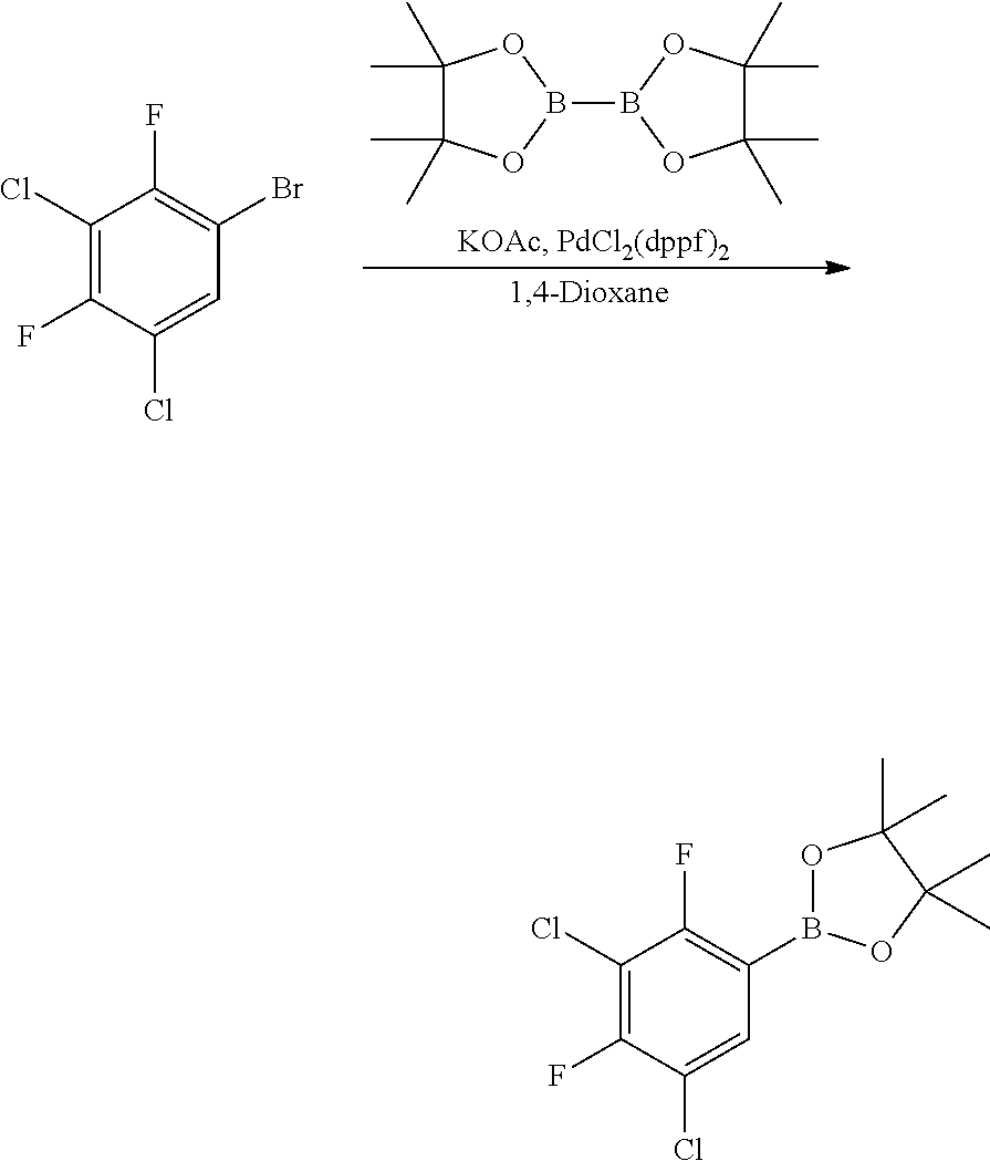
B1(B2OC(C)(C)C(C)(C)O2)OC(C)(C)C(C)(C)O1.C1(Cl)=C(F)C(Cl)=CC(Br)=C1F.C1(Cl)=C(F)C(Cl)=CC(B2OC(C)(C)C(C)(C)O2)=C1F
